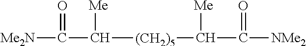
[Me2N]C(C([(CH2)5]C(C([NMe2])=O)[Me])[Me])=O
